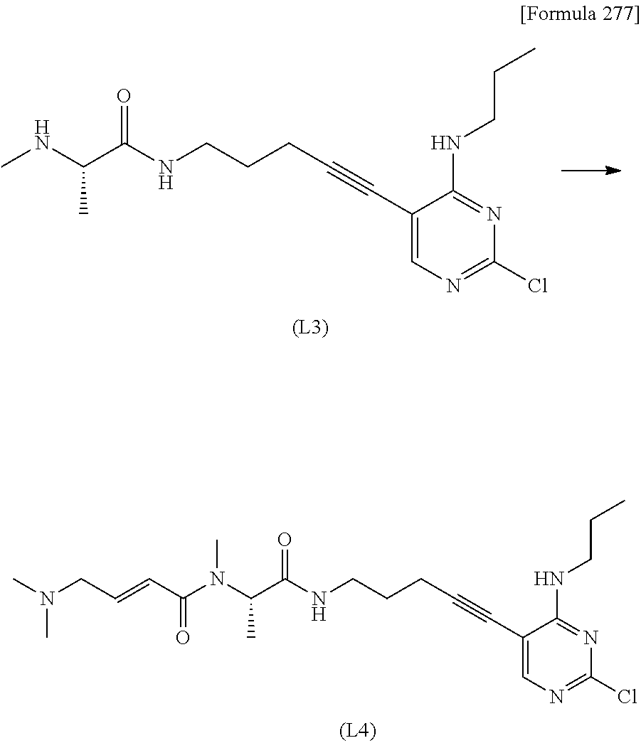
C(=CC(=O)N(C(C)C(NCCCC#CC1=CN=C(Cl)N=C1NCCC)=O)C)CN(C)C.CC(NC)C(NCCCC#CC1=CN=C(Cl)N=C1NCCC)=O
